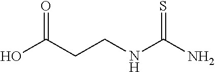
OC(CCNC(=S)N)=O
